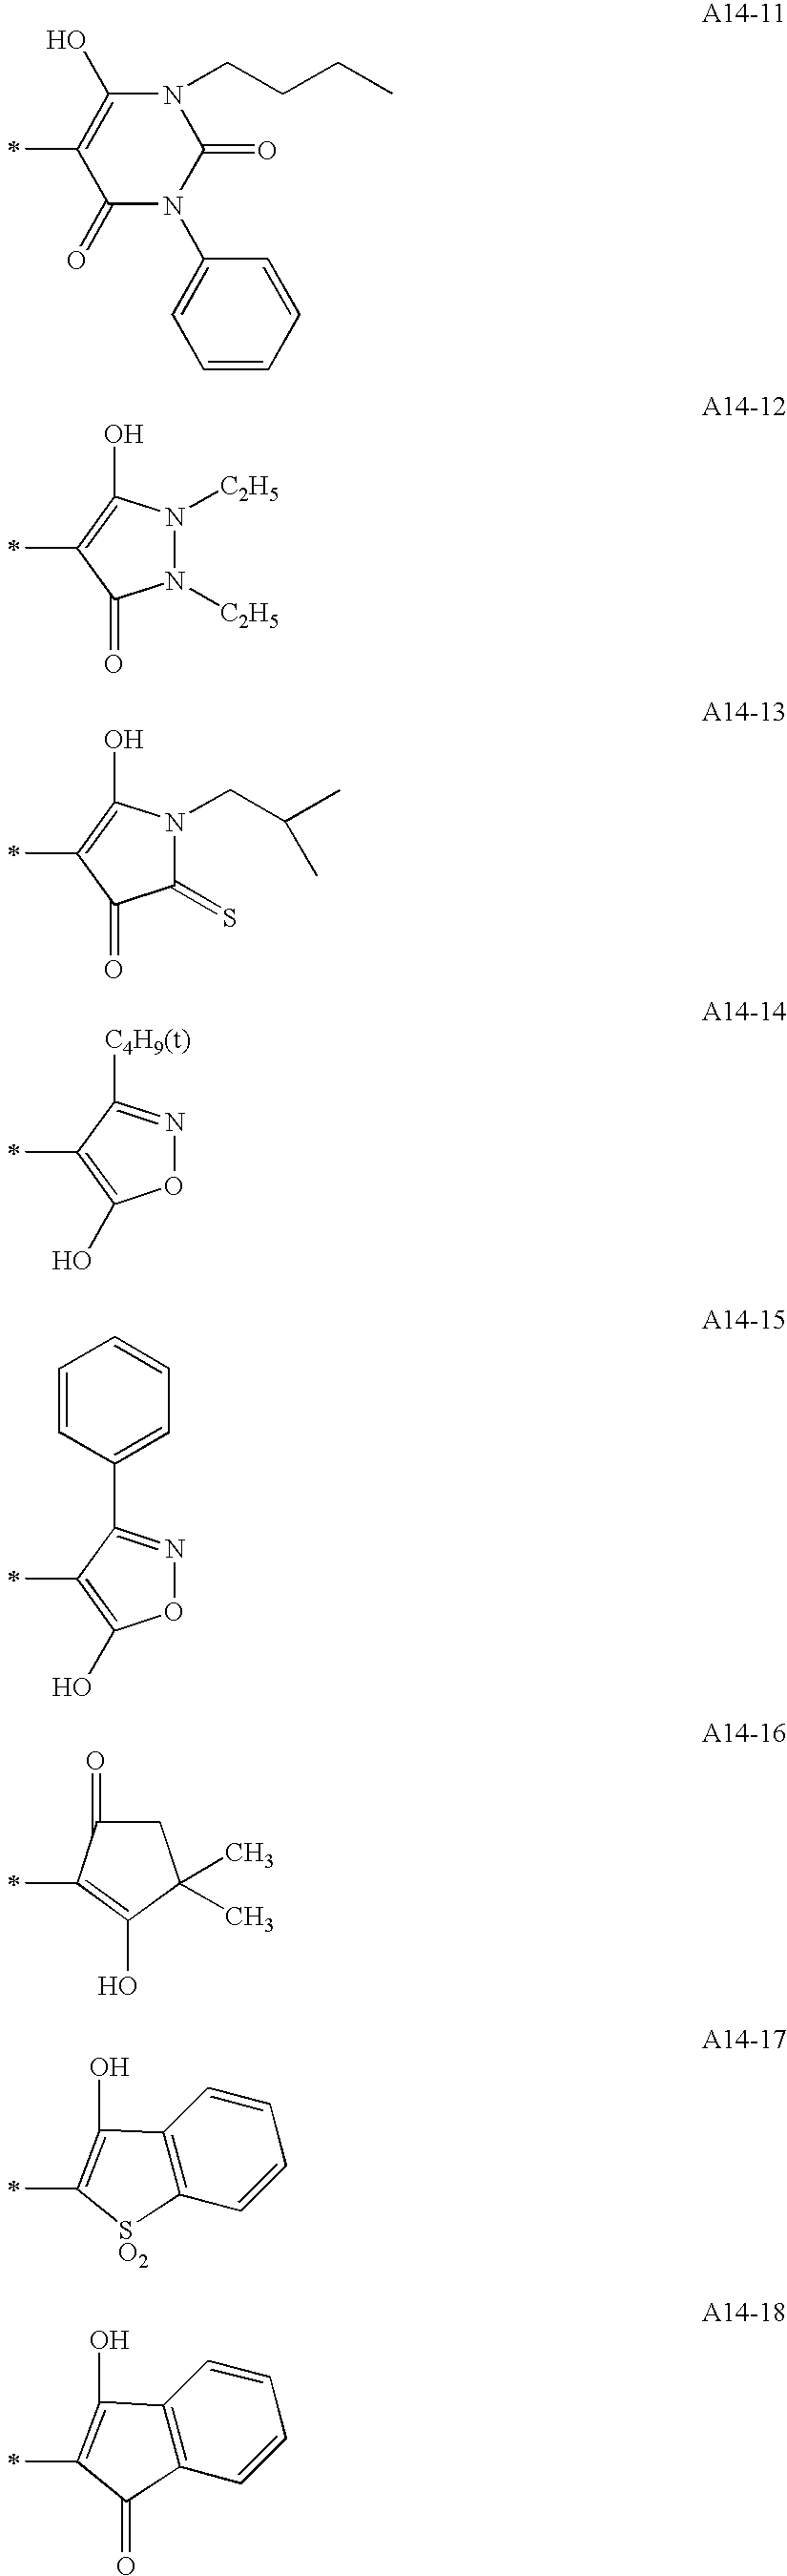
N1(CCCC)C(O)=C(C)C(=O)N(C2=CC=CC=C2)C1=O.N1([C2H5])N([C2H5])C(O)=C(C)C1=O.C1(=S)N(CC(C)C)C(O)=C(C)C1=O.O1N=C([C4H9(t)])C(C)=C1O.O1N=C(C2=CC=CC=C2)C(C)=C1O.C1C(=O)C(C)=C(O)C1(C)C.C1=CC2=C(C=C1)[SO2]C(C)=C2O.C1=CC2=C(C=C1)C(=O)C(C)=C2O
